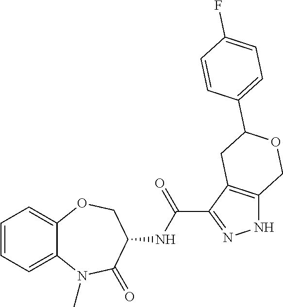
C12=CC=CC=C1N(C)C(=O)C(NC(C1=NNC3=C1CC(C1=CC=C(F)C=C1)OC3)=O)CO2
